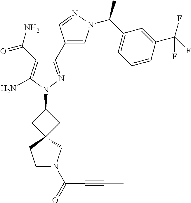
C1(C(=O)N)=C(N)N(C2CC3(C2)CCN(C(=O)C#CC)C3)N=C1C1=CN(C(C2=CC=CC(C(F)(F)F)=C2)C)N=C1
